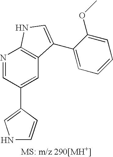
C1(C2=CNC=C2)=CC2=C(N=C1)NC=C2C1=CC=CC=C1OC
